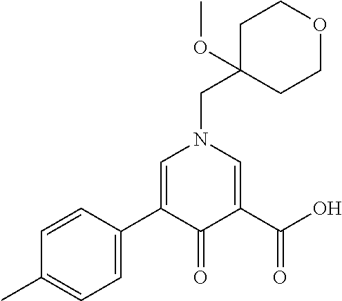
C1=CC(C2=CN(CC3(OC)CCOCC3)C=C(C(O)=O)C2=O)=CC=C1C
